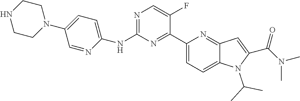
C1(N2CCNCC2)=CC=C(NC2=NC=C(F)C(C3=CC=C4C(=N3)C=C(C(N(C)C)=O)N4C(C)C)=N2)N=C1
